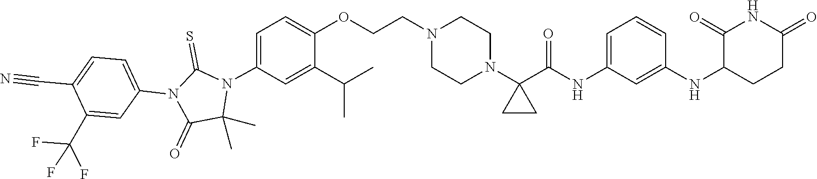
C1(C)(C)N(C2=CC=C(OCCN3CCN(C4(C(NC5=CC=CC(NC6C(=O)NC(=O)CC6)=C5)=O)CC4)CC3)C(C(C)C)=C2)C(=S)N(C2=CC=C(C#N)C(C(F)(F)F)=C2)C1=O
